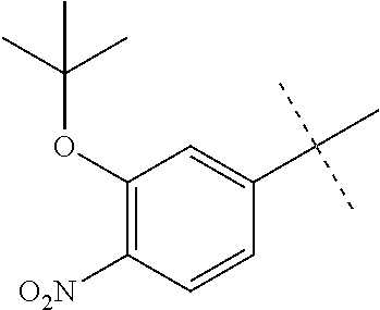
C1(OC(C)(C)C)=C([O2N])C=CC(C(C)(C)C)=C1
